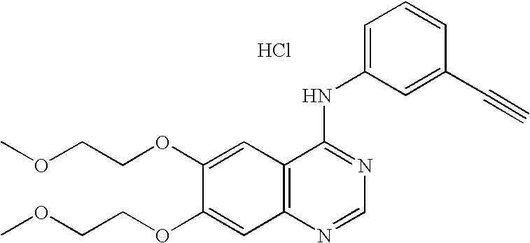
C1=C(NC2=NC=NC3=C2C=C(OCCOC)C(OCCOC)=C3)C=C(C#C)C=C1.Cl
